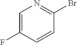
C1=C(F)C=CC(Br)=N1
